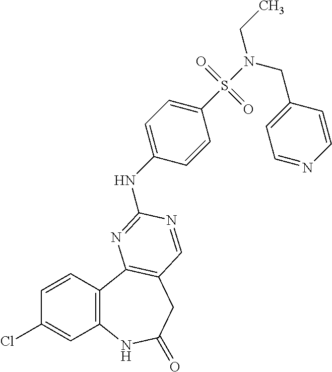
C1(Cl)=CC2=C(C=C1)C1=C(CC(=O)N2)C=NC(NC2=CC=C(S(N(CC)CC3=CC=NC=C3)(=O)=O)C=C2)=N1
